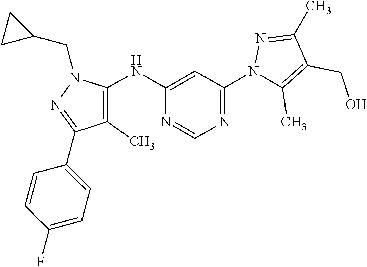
C1=CC(F)=CC=C1C1=NN(CC2CC2)C(NC2=CC(N3C(C)=C(CO)C(C)=N3)=NC=N2)=C1C
